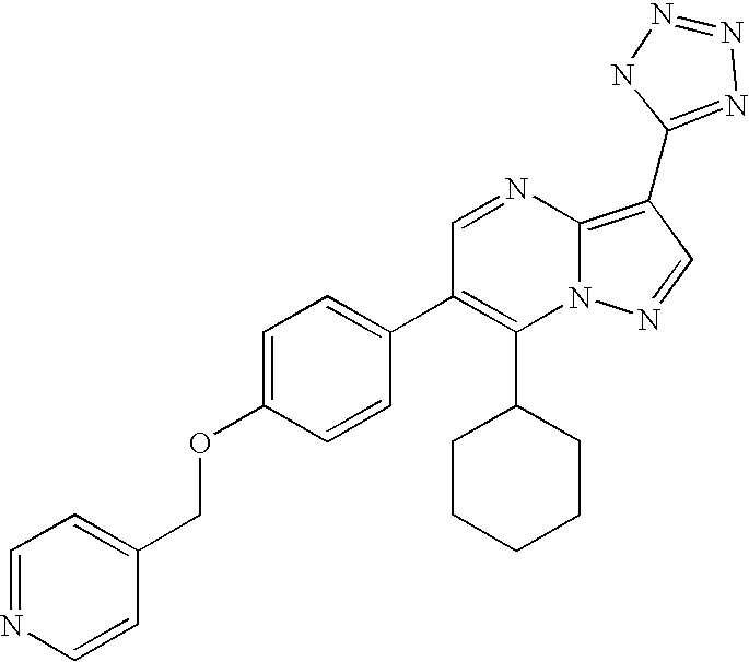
C1(C2CCCCC2)=C(C2=CC=C(OCC3=CC=NC=C3)C=C2)C=NC2=C(C3=NN=NN3)C=NN12
